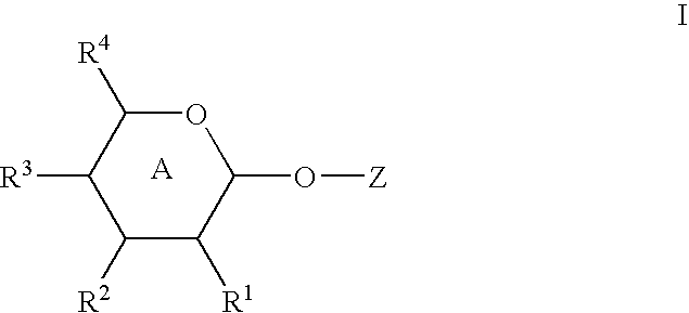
C1([R2])C([R1])C(O[Z])OC([R4])C1[R3]
